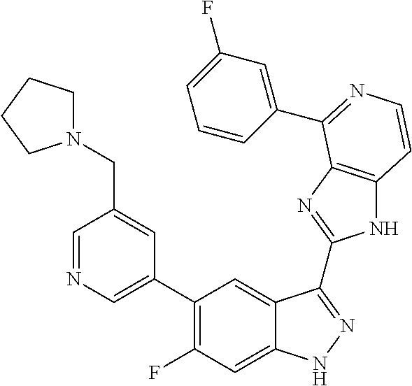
C1=C(C2=C(F)C=C3C(=C2)C(C2=NC4=C(N2)C=CN=C4C2=CC(F)=CC=C2)=NN3)C=C(CN2CCCC2)C=N1
